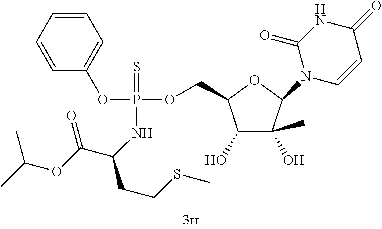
C1=CC=CC=C1OP(OCC1C(O)C(O)(C)C(N2C=CC(=O)NC2=O)O1)(=S)NC(CCSC)C(OC(C)C)=O
